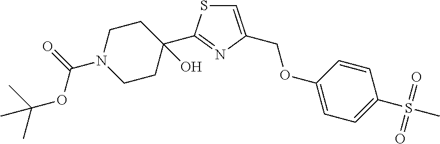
C1=CC(OCC2=CSC(C3(O)CCN(C(=O)OC(C)(C)C)CC3)=N2)=CC=C1S(C)(=O)=O
